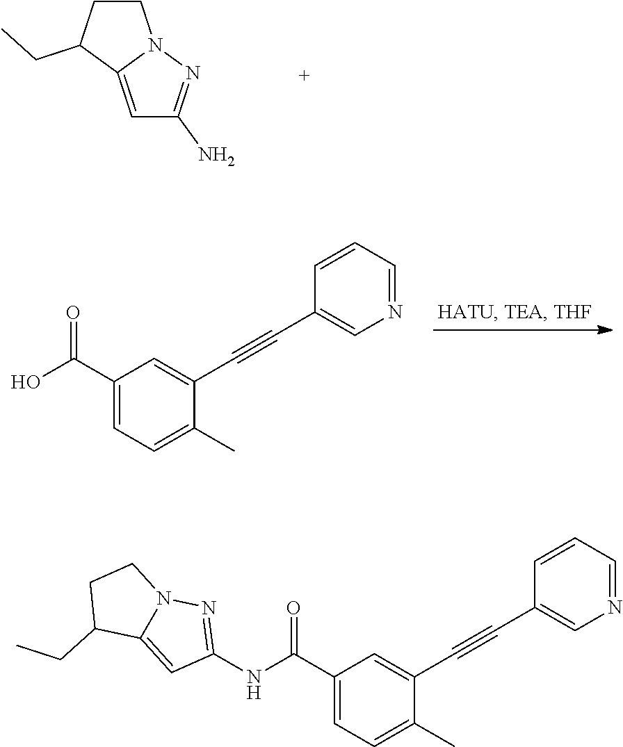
C(O)(=O)C1=CC=C(C)C(C#CC2=CN=CC=C2)=C1.C1=C2N(N=C1N)CCC2CC.C(NC1=NN2C(=C1)C(CC)CC2)(=O)C1=CC=C(C)C(C#CC2=CN=CC=C2)=C1
